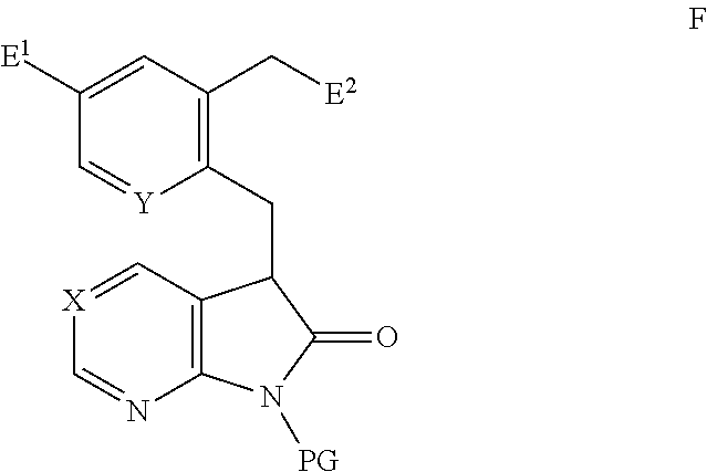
C12=C(C=[X]C=N1)C(CC1=C(C[E2])C=C([E1])C=[Y]1)C(=O)N2[PG]
